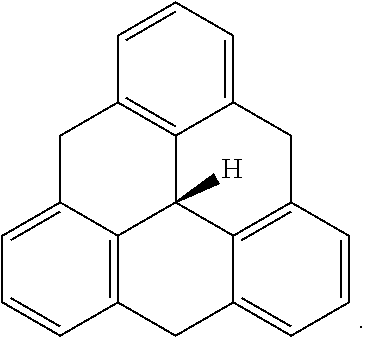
C12=C3C(=CC=C1)CC1=C4C3([H])C3=C(C=CC=C3C2)CC4=CC=C1
